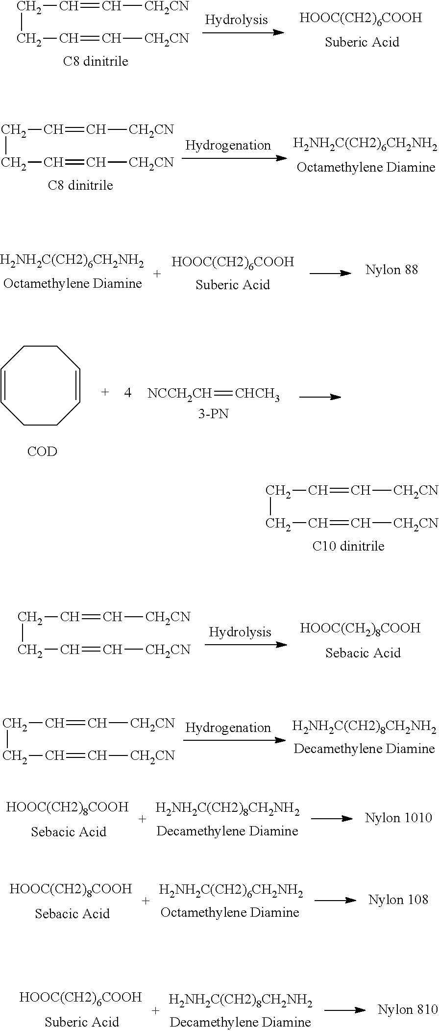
C(CC=C[CH2CN])C=C[CH2CN].[NCCH2CH]=[CHCH3].C1CC=CCCC=C1.[COD].C(CC=C[CH2CN])C=C[CH2CN].[HOOC(CH2)8COOH].[HOOC(CH2)8COOH].[HOOC(CH2)6COOH].C(CC=C[CH2CN])C=C[CH2CN].C(CC=C[CH2CN])C=C[CH2CN].C(CC=C[CH2CN])C=C[CH2CN].[H2NH2C(CH2)6CH2NH2].[H2NH2C(CH2)6CH2NH2].[HOOC(CH2)8COOH]
